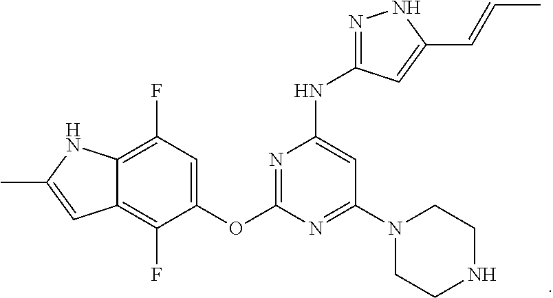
C12=C(F)C(OC3=NC(NC4=NNC(C=CC)=C4)=CC(N4CCNCC4)=N3)=CC(F)=C1NC(C)=C2
